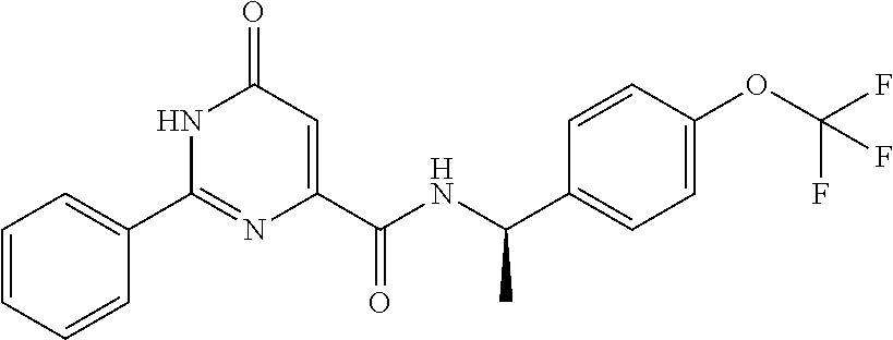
C1(=O)C=C(C(NC(C2=CC=C(OC(F)(F)F)C=C2)C)=O)N=C(C2=CC=CC=C2)N1
